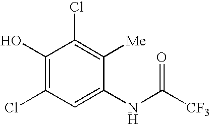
C1(O)=C(Cl)C=C(NC([CF3])=O)C([Me])=C1Cl
